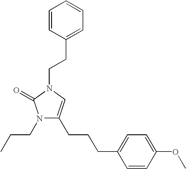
N1(CCC)C(CCCC2=CC=C(OC)C=C2)=CN(CCC2=CC=CC=C2)C1=O
